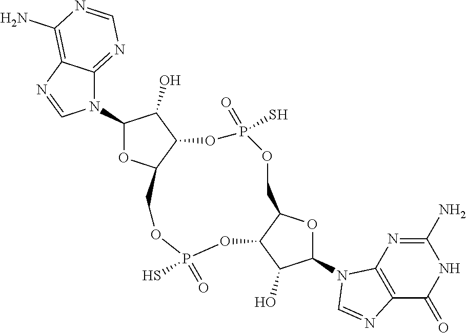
N1(C2OC3C(C2O)OP(=O)(S)OCC2C(OP(=O)(S)OC3)C(O)C(N3C4=C(C(=O)NC(N)=N4)N=C3)O2)C2=NC=NC(N)=C2N=C1
